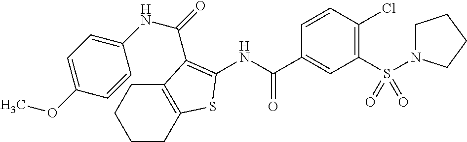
C1CC2=C(CC1)C(C(=O)NC1=CC=C(OC)C=C1)=C(NC(C1=CC(S(=O)(=O)N3CCCC3)=C(Cl)C=C1)=O)S2
